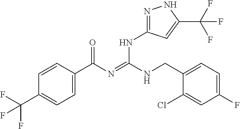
C1=CC(C(N=C(NCC2=CC=C(F)C=C2Cl)NC2=NNC(C(F)(F)F)=C2)=O)=CC=C1C(F)(F)F
